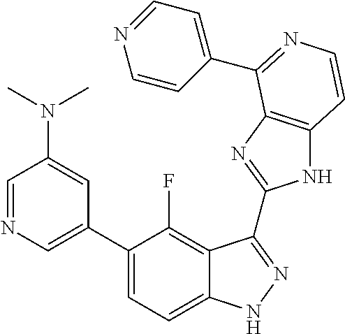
C1=C(C2=CC=C3C(=C2F)C(C2=NC4=C(N2)C=CN=C4C2=CC=NC=C2)=NN3)C=C(N(C)C)C=N1
